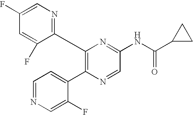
C1(C2=NC=C(F)C=C2F)=C(C2=CC=NC=C2F)N=CC(NC(C2CC2)=O)=N1
